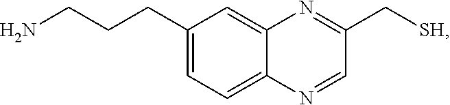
C1=NC2=CC=C(CCCN)C=C2N=C1C[SH]
